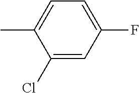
C1=C(C)C(Cl)=CC(F)=C1
